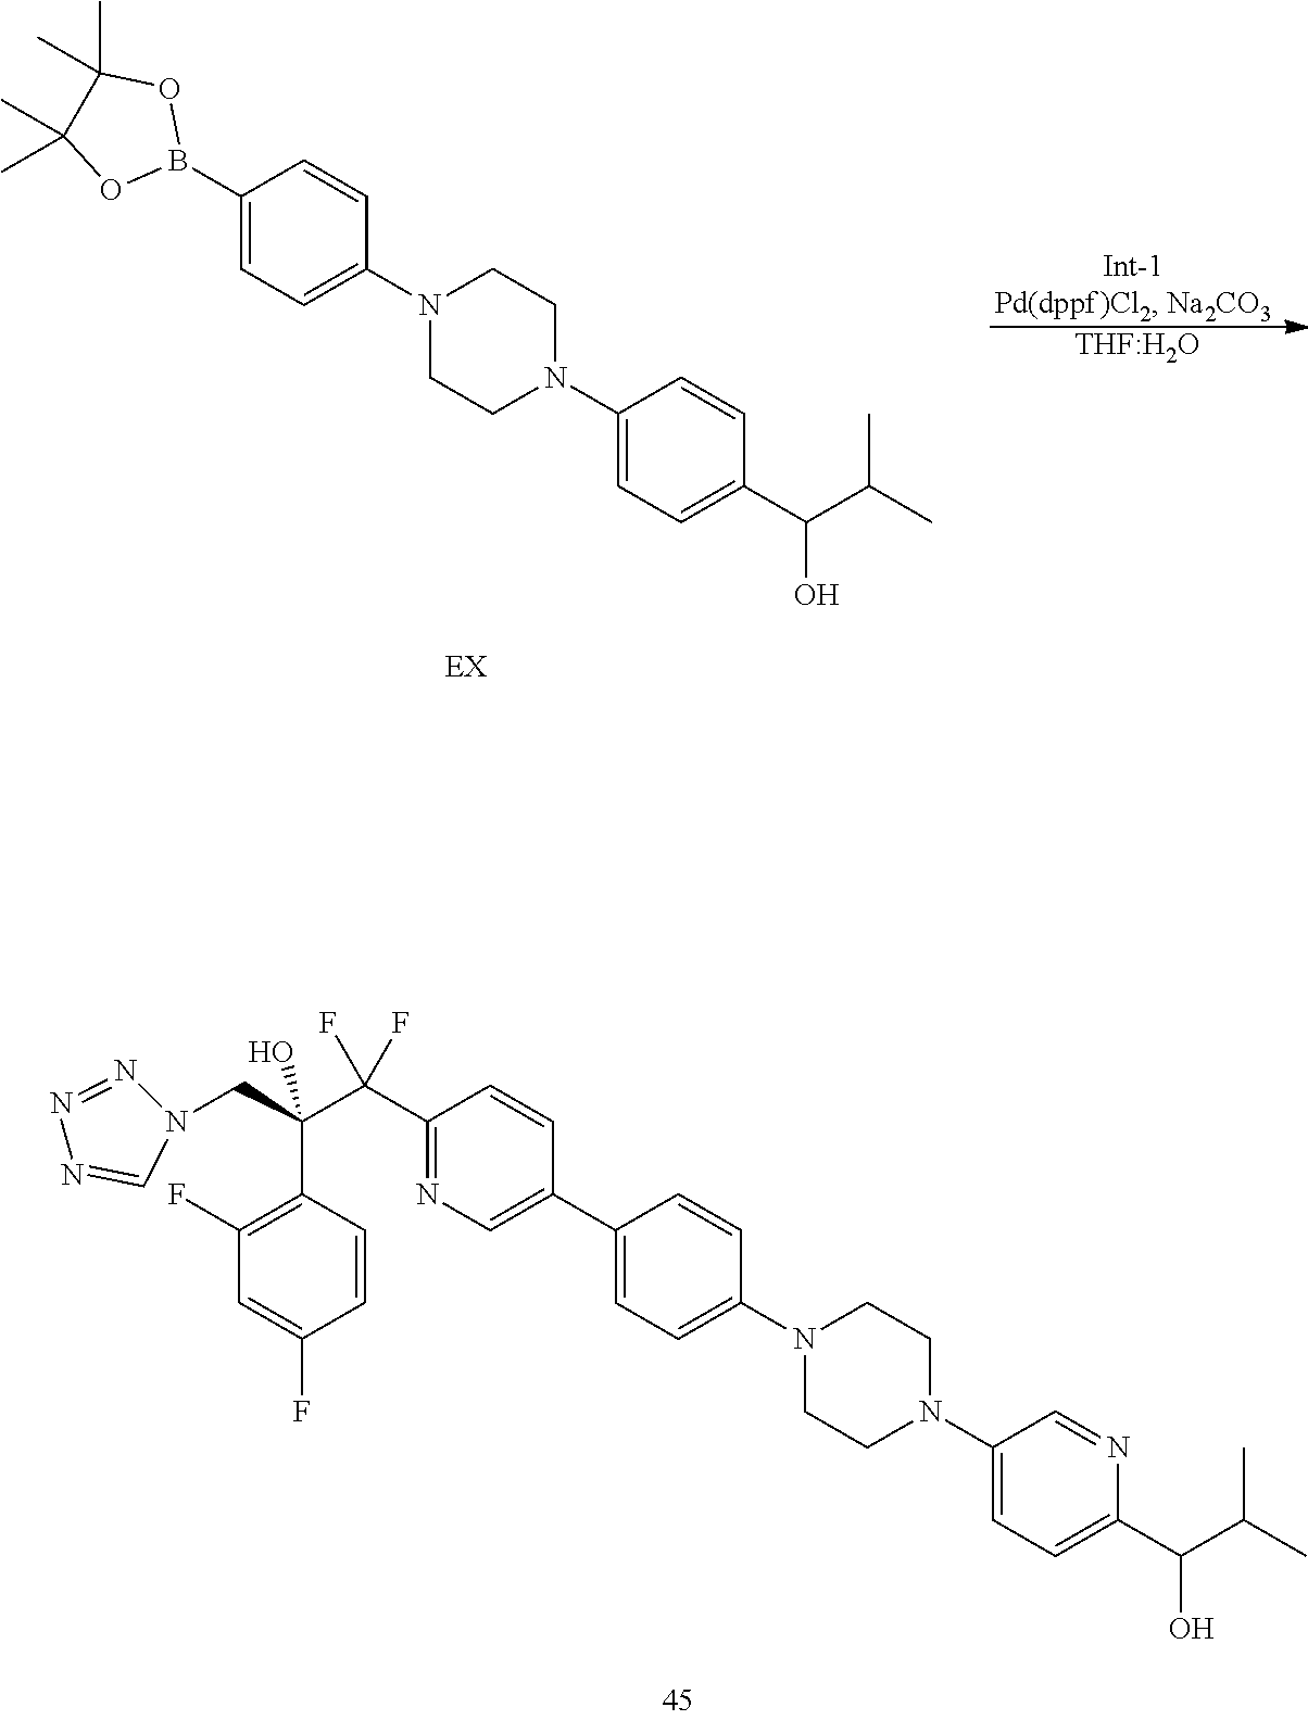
C1(B2OC(C)(C)C(C)(C)O2)=CC=C(N2CCN(C3=CC=C(C(C(C)C)O)C=C3)CC2)C=C1.[THF:H2O].C1(C2=CN=C(C(C(CN3N=NN=C3)(O)C3=C(F)C=C(F)C=C3)(F)F)C=C2)=CC=C(N2CCN(C3=CC=C(C(C(C)C)O)N=C3)CC2)C=C1
